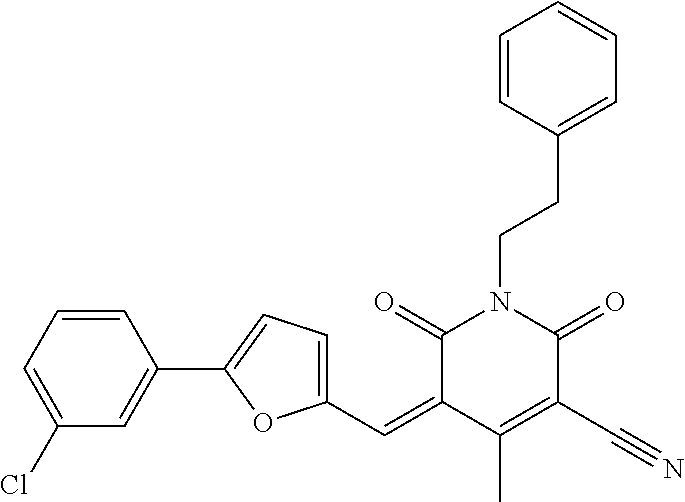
C1(C=C2C(C)=C(C#N)C(=O)N(CCC3=CC=CC=C3)C2=O)=CC=C(C2=CC(Cl)=CC=C2)O1
